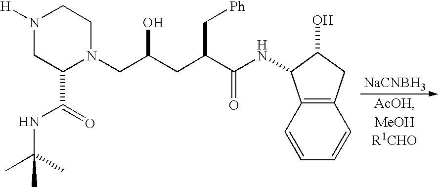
N1([H])CC(C(=O)NC(C)(C)C)N(CC(CC(C(NC2C(O)CC3=C2C=CC=C3)=O)C[Ph])O)CC1.[NaCNBH3]
